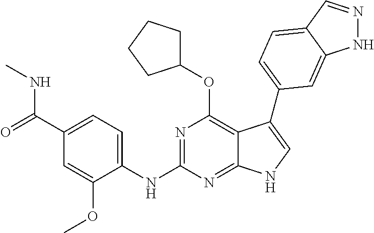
C1(C(=O)NC)=CC=C(NC2=NC(OC3CCCC3)=C3C(=N2)NC=C3C2=CC=C3C=NNC3=C2)C(OC)=C1
